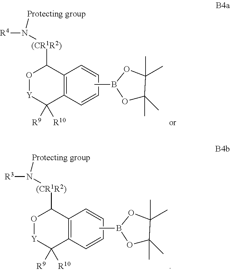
C12=C(C=CC=C1)C([R9])([R10])[Y]OC2[(CR1R2)]N([R4])[Protecting group].CB1OC(C)(C)C(C)(C)O1.C12=C(C=CC=C1)C([R9])([R10])[Y]OC2[(CR1R2)]N([R3])[Protecting group].CB1OC(C)(C)C(C)(C)O1
